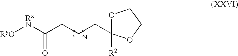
[RyO][RxN]C(CCCC1([R2])OCCO1)=O
